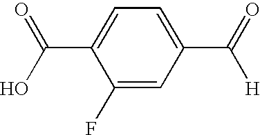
C1(F)=CC(C(=O)[H])=CC=C1C(O)=O
